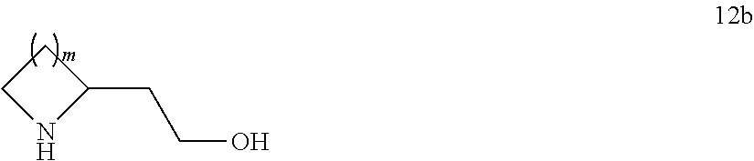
C1CNC1CCO
